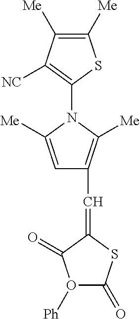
[Ph]O1C(=O)SC(=CC2=C([Me])N(C3=C([NC])C([Me])=C([Me])S3)C([Me])=C2)C1=O
